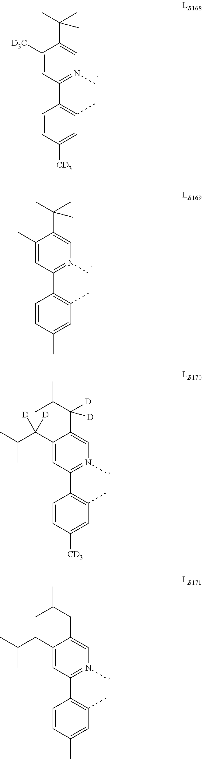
C1(C2=C(C)C=C([CD3])C=C2)=N(C)C=C(C(C)(C)C)C([D3C])=C1.C1(C2=C(C)C=C(C)C=C2)=N(C)C=C(C(C)(C)C)C(C)=C1.C1(C2=C(C)C=C([CD3])C=C2)=N(C)C=C(C(C(C)C)([D])[D])C(C(C(C)C)([D])[D])=C1.C1(C2=C(C)C=C(C)C=C2)=N(C)C=C(CC(C)C)C(CC(C)C)=C1
